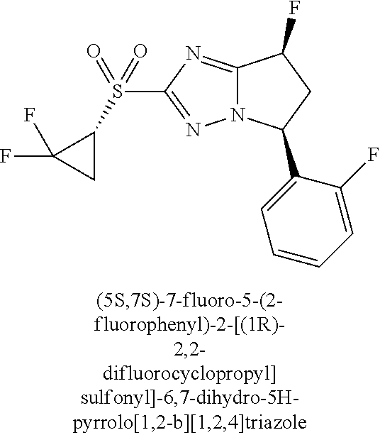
C12=NC(S(C3C(F)(F)C3)(=O)=O)=NN1C(C1=CC=CC=C1F)CC2F
